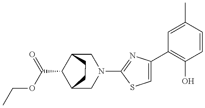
C1=C(C2=C(O)C=CC(C)=C2)N=C(N2CC3C(C(=O)OCC)C(C2)CC3)S1
